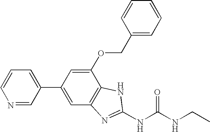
C1(C2=CC3=C(C(OCC4=CC=CC=C4)=C2)NC(NC(NCC)=O)=N3)=CC=CN=C1
